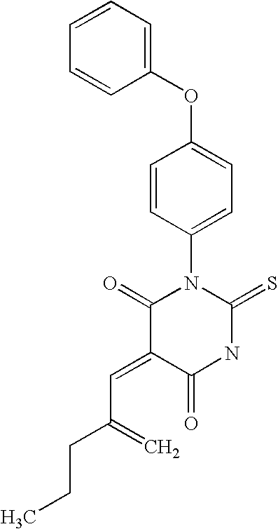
O=C1C(=CC(=C)CCC)C(=O)N(C2=CC=C(OC3=CC=CC=C3)C=C2)C(=S)N1
